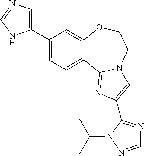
C1(C2=CN=CN2)=CC=C2C(=C1)OCCN1C2=NC(C2=NC=NN2C(C)C)=C1
